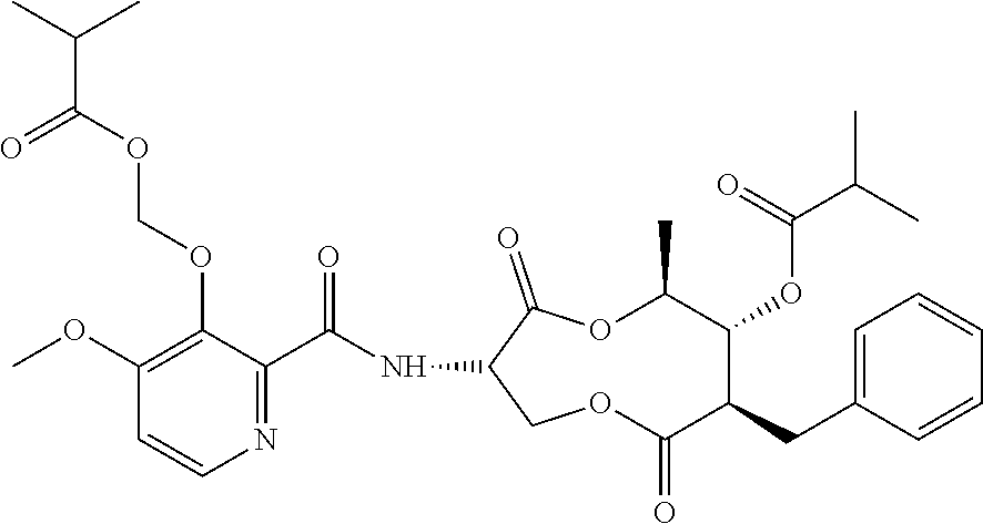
C(C(OCOC1=C(OC)C=CN=C1C(NC1COC(=O)C(CC2=CC=CC=C2)C(OC(C(C)C)=O)C(C)OC1=O)=O)=O)(C)C
